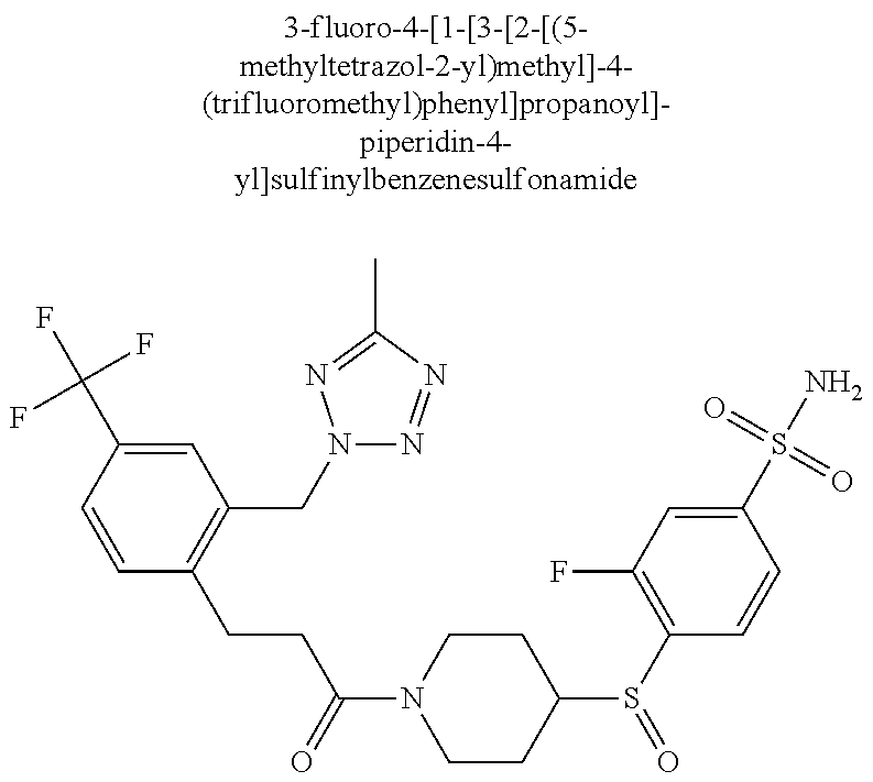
C1=CC(C(F)(F)F)=CC(CN2N=NC(C)=N2)=C1CCC(N1CCC(S(C2=C(F)C=C(S(N)(=O)=O)C=C2)=O)CC1)=O
